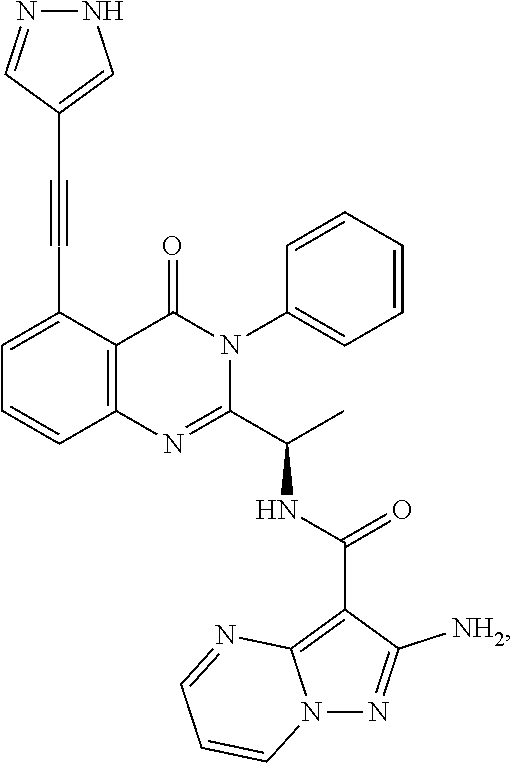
C1=C(C#CC2=CNN=C2)C2=C(C=C1)N=C(C(C)NC(C1=C3N(N=C1[NH2])C=CC=N3)=O)N(C1=CC=CC=C1)C2=O
